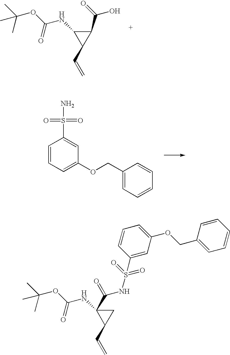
C1=CC=C(OCC2=CC=CC=C2)C=C1S(N)(=O)=O.C1(NC(OC(C)(C)C)=O)C(C=C)C1C(O)=O.C1C(NC(OC(C)(C)C)=O)(C(=O)NS(C2=CC(OCC3=CC=CC=C3)=CC=C2)(=O)=O)C1C=C
